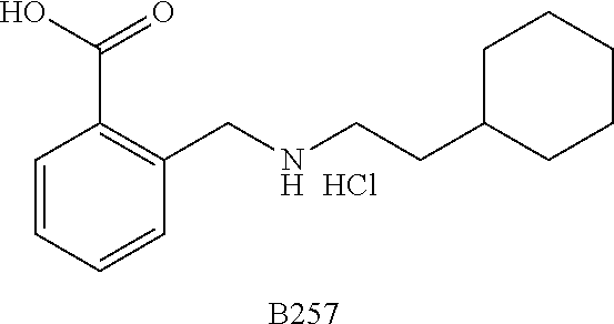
[B257].C1=CC=CC(CNCCC2CCCCC2)=C1C(O)=O.Cl
